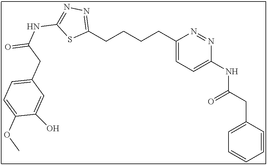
C1(CCCCC2=NN=C(NC(=O)CC3=CC=C(OC)C(O)=C3)S2)=CC=C(NC(CC2=CC=CC=C2)=O)N=N1
